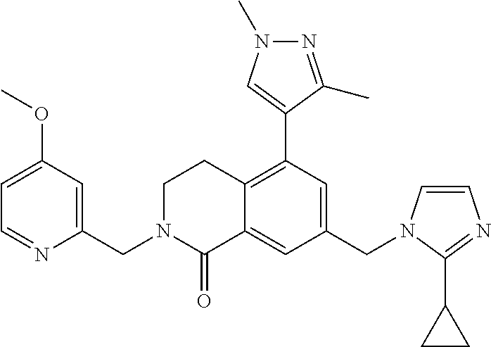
C1(CN2C=CN=C2C2CC2)=CC(C2=CN(C)N=C2C)=C2C(=C1)C(=O)N(CC1=CC(OC)=CC=N1)CC2
